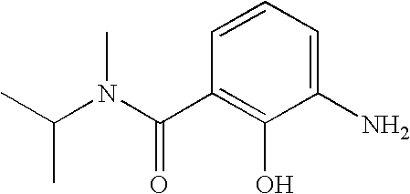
CC(C)N(C)C(=O)C1=C(O)C(N)=CC=C1
